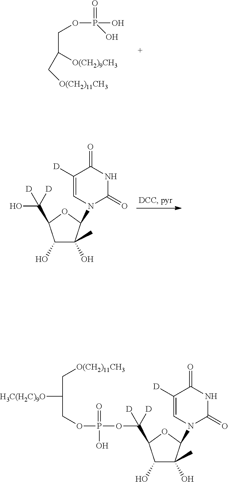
C(C([O(CH2)9CH3])C[O(CH2)11CH3])OP(O)(=O)O.C1(O)C(O)(C)C(N2C(=O)NC(=O)C([D])=C2)OC1C(O)([D])[D].C1(O)C(O)(C)C(N2C(=O)NC(=O)C([D])=C2)OC1C([D])([D])OP(OCC([H3C(H2C)9O])C[O(CH2)11CH3])(=O)O
